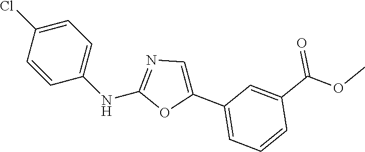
C1=C(Cl)C=CC(NC2=NC=C(C3=CC=CC(C(OC)=O)=C3)O2)=C1
